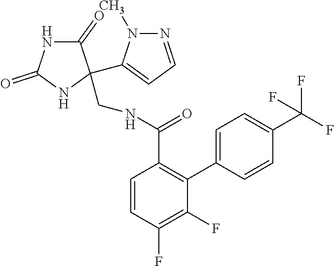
C1(=O)NC(=O)NC1(C1=CC=NN1C)CNC(C1=C(C2=CC=C(C(F)(F)F)C=C2)C(F)=C(F)C=C1)=O
